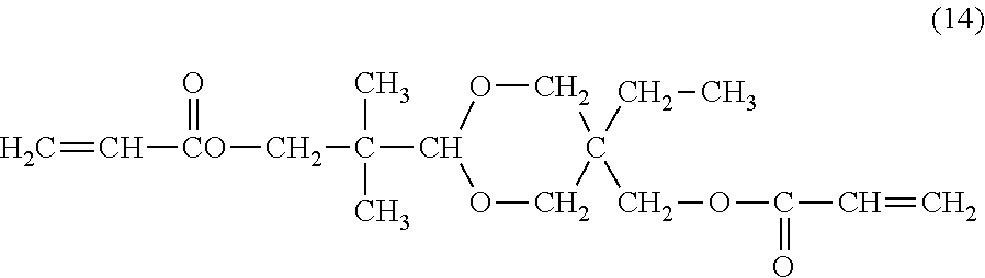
C=C[CO](CC(C1OCC(CC)(COC(C=C)=O)CO1)(C)C)=O
